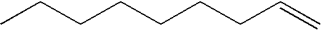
CCCCCCCC=C
